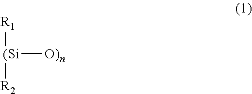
[R1][(Si]([R2])[O)n]
